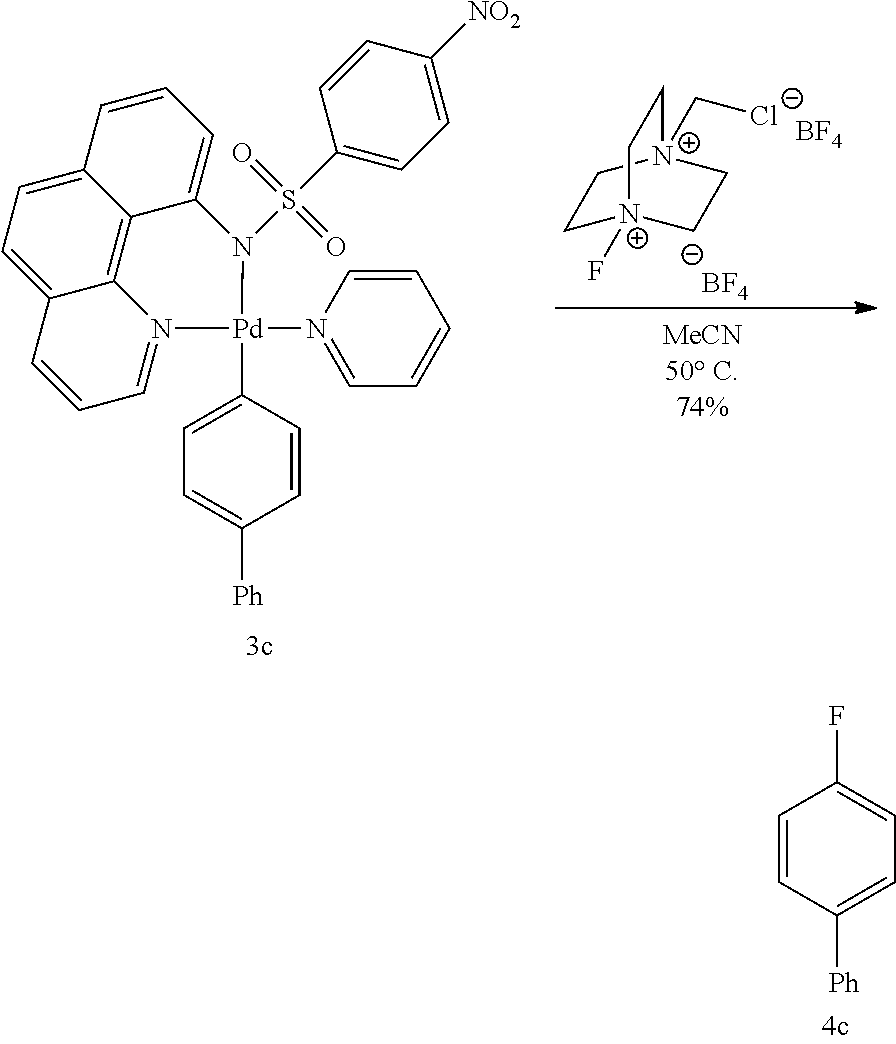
C1=CC([Ph])=CC=C1F.C1[N+]2(C[Cl-])CC[N+](F)(C1)CC2.[BF4].[BF4].C1=C2C3=C4C(=CC=C3C=C1)C=CC=N4[Pd](N1=CC=CC=C1)(C1=CC=C([Ph])C=C1)N2S(C1=CC=C([NO2])C=C1)(=O)=O
